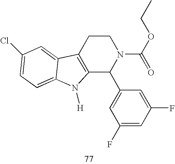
C12=C(CCN(C(=O)OCC)C1C1=CC(F)=CC(F)=C1)C1=CC(Cl)=CC=C1N2[H]
